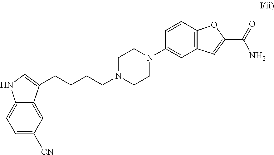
C1=CC2=C(C=C1N1CCN(CCCCC3=CNC4=CC=C([CN])C=C43)CC1)C=C(C(=O)N)O2
